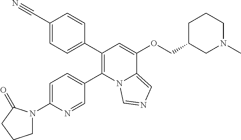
C1(C2=CC=C(C#N)C=C2)=C(C2=CC=C(N3CCCC3=O)N=C2)N2C(=CN=C2)C(OCC2CN(C)CCC2)=C1
